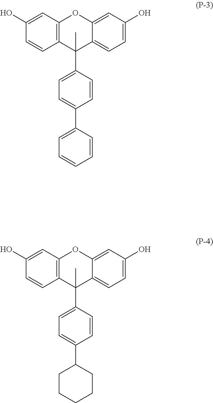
C1=C(C2(C)C3=C(C=C(O)C=C3)OC3=CC(O)=CC=C23)C=CC(C2=CC=CC=C2)=C1.C1=C(C2(C)C3=C(C=C(O)C=C3)OC3=CC(O)=CC=C23)C=CC(C2CCCCC2)=C1
